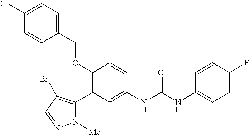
C1(OCC2=CC=C(Cl)C=C2)=C(C2=C(Br)C=NN2[Me])C=C(NC(NC2=CC=C(F)C=C2)=O)C=C1
